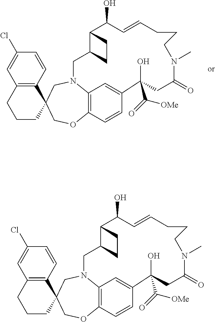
C1(Cl)=CC2=C(C=C1)C1(CCC2)COC2=C3N(C1)CC1C(C(O)C=CCCCN(C)C(=O)CC(O)(C(=O)[OMe])C(=C3)C=C2)CC1.C1(Cl)=CC2=C(C=C1)C1(CCC2)COC2=C3N(C1)CC1C(C(O)C=CCCCN(C)C(=O)CC(O)(C(=O)[OMe])C(=C3)C=C2)CC1
